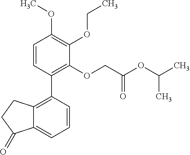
C12=C(C3=C(OCC(OC(C)C)=O)C(OCC)=C(OC)C=C3)C=CC=C1C(=O)CC2
